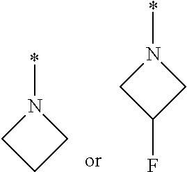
N1(*)CC(F)C1.N1(*)CCC1
